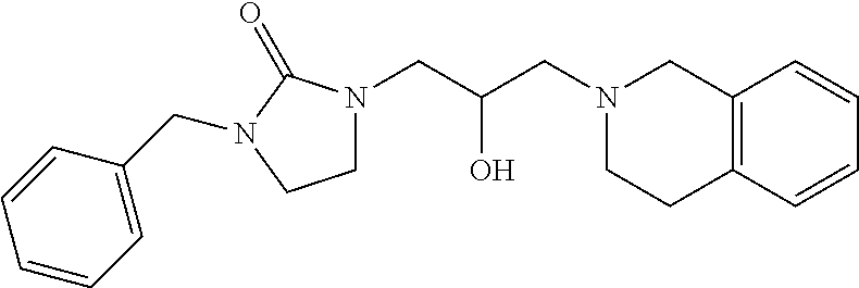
C12=C(C=CC=C1)CCN(CC(CN1CCN(CC3=CC=CC=C3)C1=O)O)C2
